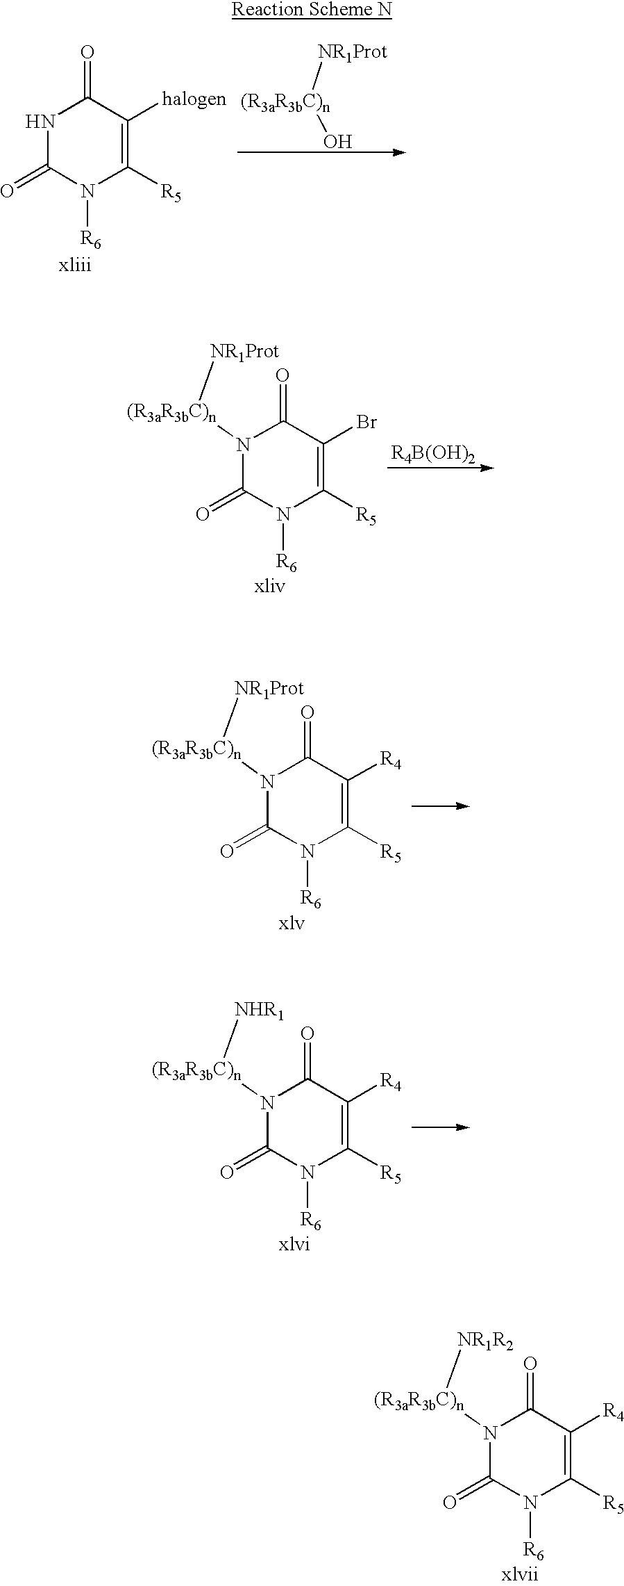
N1C(=O)N([R6])C([R5])=C([halogen])C1=O.[(R3aR3bC)n](O)[NR1Prot].C1(=O)N([R6])C([R5])=C(Br)C(=O)N1[(R3aR3bC)n][NR1Prot].[R4B(OH)2].C1(=O)N([R6])C([R5])=C([R4])C(=O)N1[(R3aR3bC)n][NR1Prot].C1(=O)N([R6])C([R5])=C([R4])C(=O)N1[(R3aR3bC)n][NHR1].C1(=O)N([R6])C([R5])=C([R4])C(=O)N1[(R3aR3bC)n][NR1R2]
